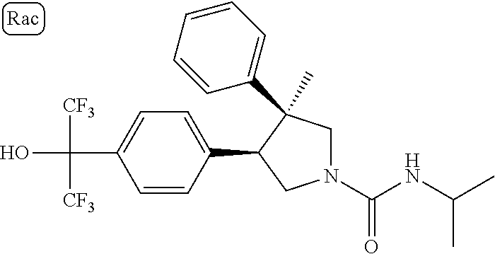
C(C1=CC=C(C2CN(C(=O)NC(C)C)CC2(C)C2=CC=CC=C2)C=C1)(O)([CF3])[CF3]
